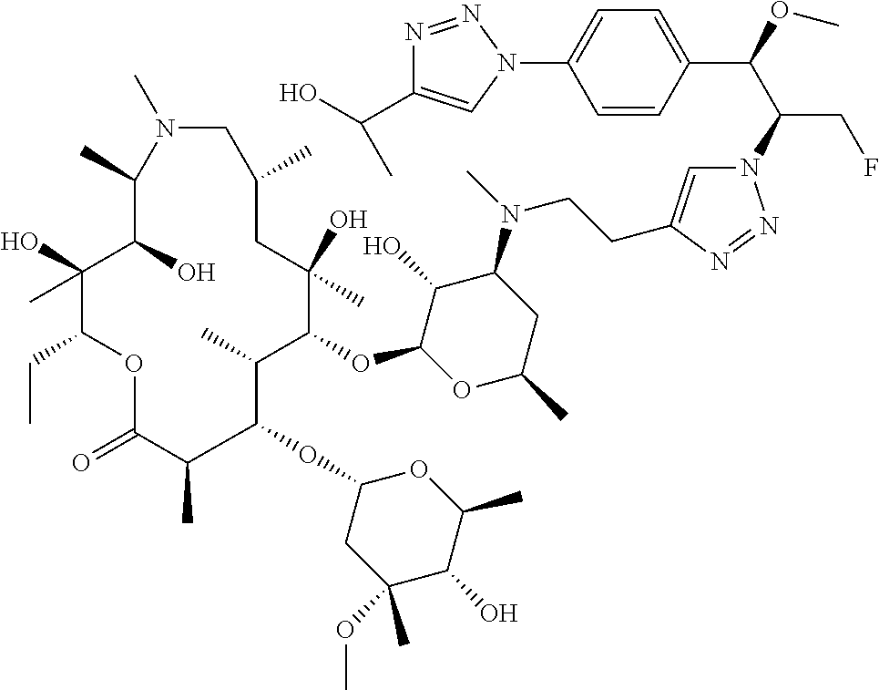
N1=NN(C(C(C2=CC=C(N3N=NC(C(C)O)=C3)C=C2)OC)CF)C=C1CCN(C1C(O)C(OC2C(C)C(OC3CC(OC)(C)C(O)C(C)O3)C(C)C(=O)OC(CC)C(O)(C)C(O)C(C)N(C)CC(C)CC2(O)C)OC(C)C1)C
